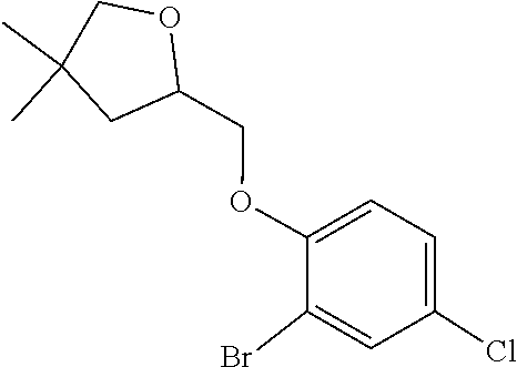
BrC1=CC(Cl)=CC=C1OCC1CC(C)(C)CO1
